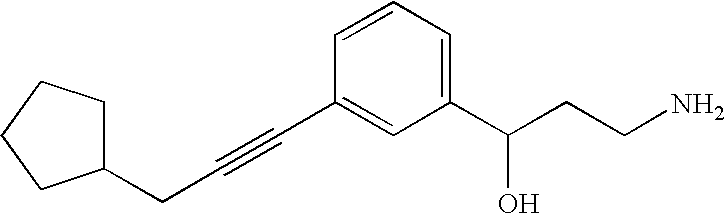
C1(C(CCN)O)=CC=CC(C#CCC2CCCC2)=C1
